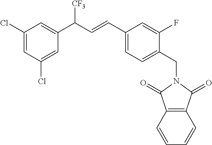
C1(CN2C(=O)C3=C(C2=O)C=CC=C3)=CC=C(C=CC(C2=CC(Cl)=CC(Cl)=C2)[CF3])C=C1F
